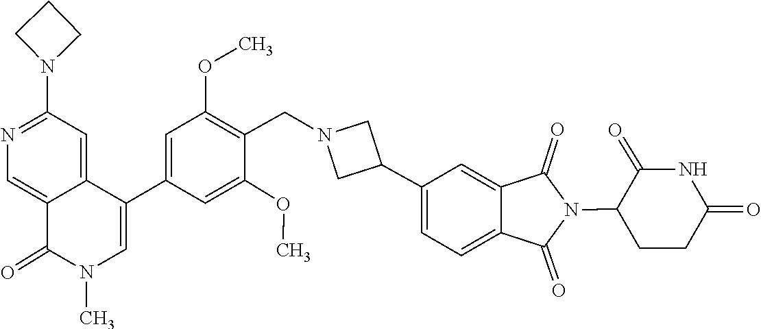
N1(C)C(=O)C2=CN=C(N3CCC3)C=C2C(C2=CC(OC)=C(CN3CC(C4=CC=C5C(=C4)C(=O)N(C4CCC(=O)NC4=O)C5=O)C3)C(OC)=C2)=C1
